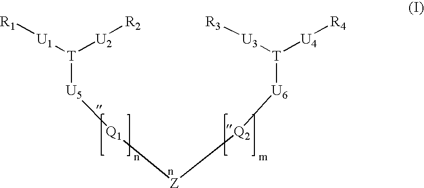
[T]([U5][Q1][Z][Q2][U6][T]([U4][R4])[U3][R3])([U1][R1])[U2][R2]
